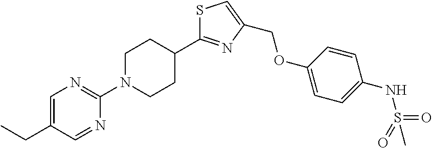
C1CC(C2=NC(COC3=CC=C(NS(C)(=O)=O)C=C3)=CS2)CCN1C1=NC=C(CC)C=N1
